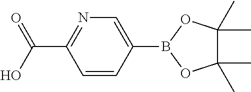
C1=CC(B2OC(C)(C)C(C)(C)O2)=CN=C1C(O)=O
